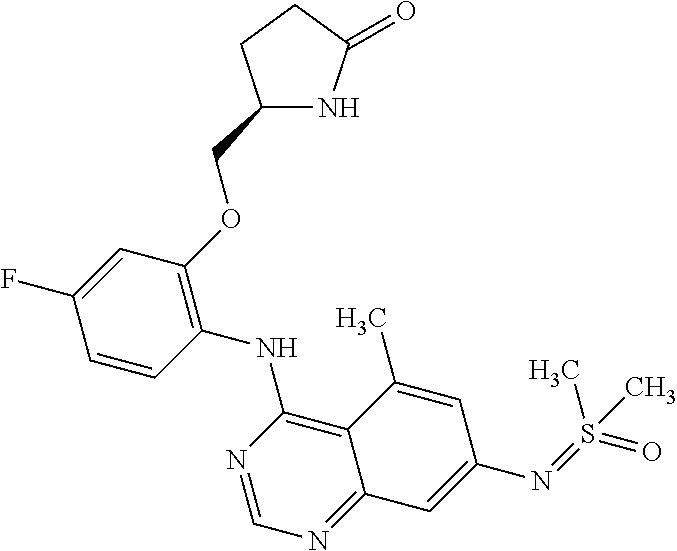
C1=CC(NC2=C3C(=NC=N2)C=C(N=S(=O)(C)C)C=C3C)=C(OCC2NC(=O)CC2)C=C1F
